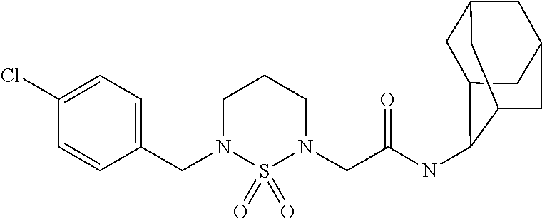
C1(CN2S(=O)(=O)N(CC(NC3C4CC5CC(CC3C5)C4)=O)CCC2)=CC=C(Cl)C=C1
